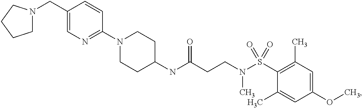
C1(NC(CCN(S(C2=C(C)C=C(OC)C=C2C)(=O)=O)C)=O)CCN(C2=NC=C(CN3CCCC3)C=C2)CC1
